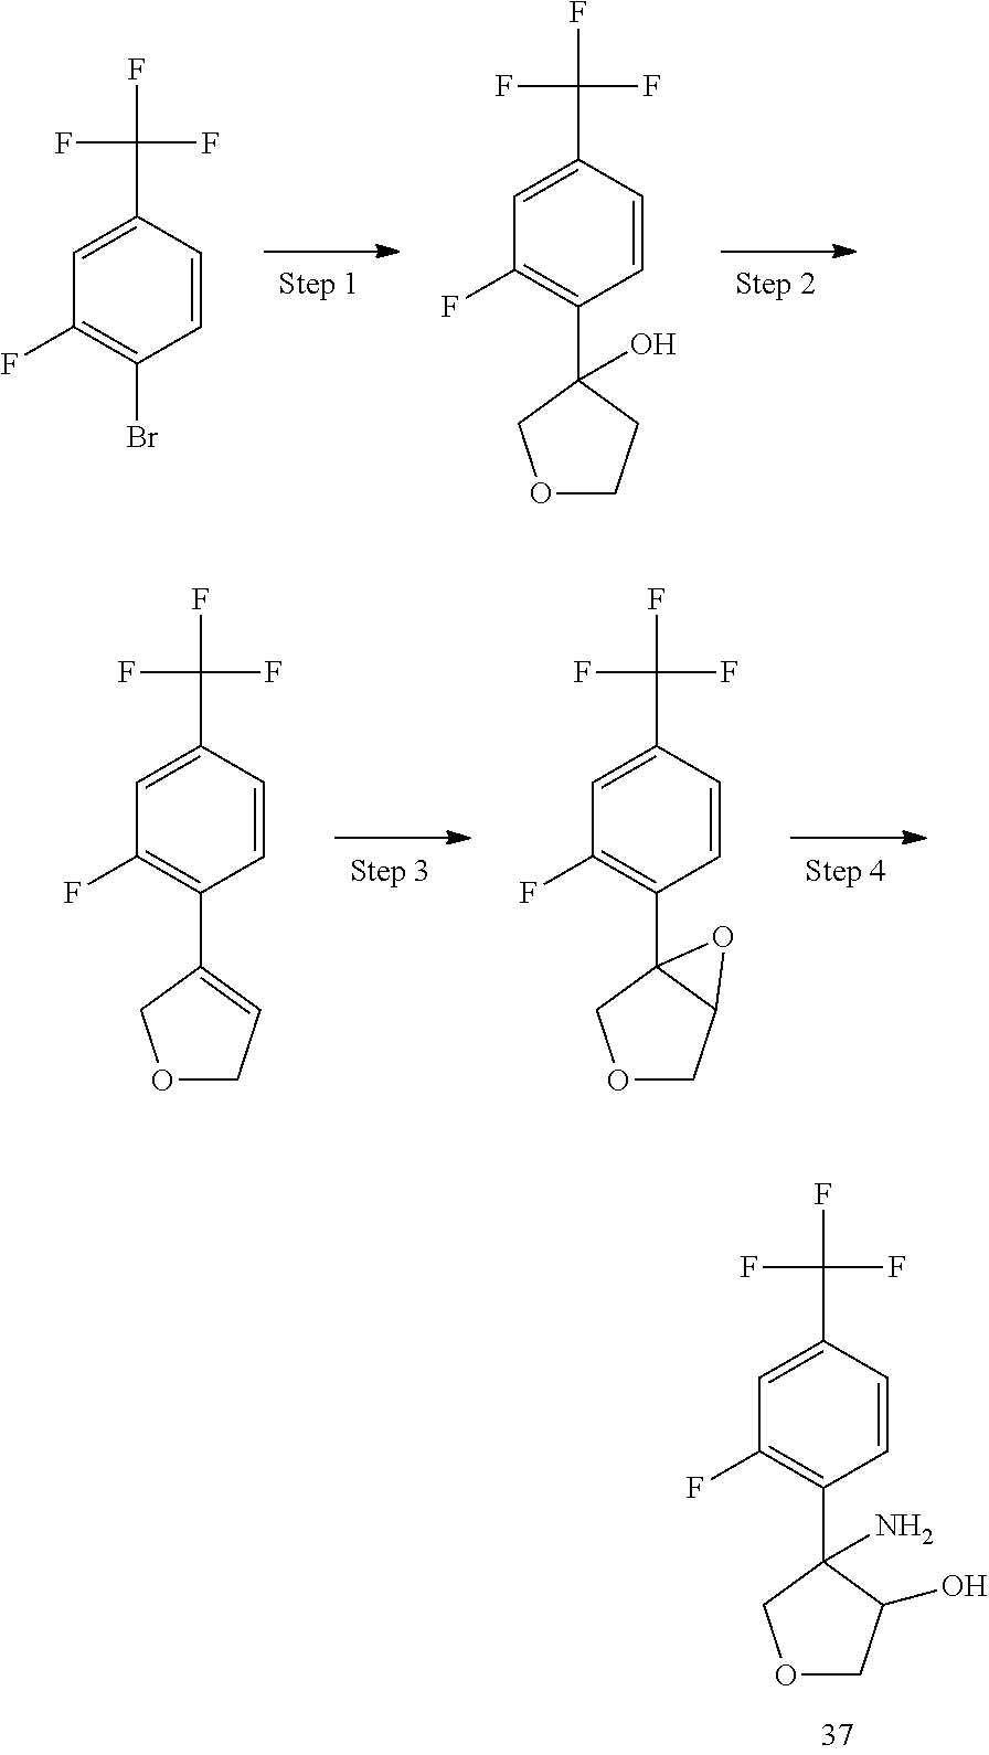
C1=CC(Br)=C(F)C=C1C(F)(F)F.C1=CC(C2(O)COCC2)=C(F)C=C1C(F)(F)F.C1=CC(C2=CCOC2)=C(F)C=C1C(F)(F)F.C1=CC(C23COCC2O3)=C(F)C=C1C(F)(F)F.C1=CC(C2(N)COCC2O)=C(F)C=C1C(F)(F)F
